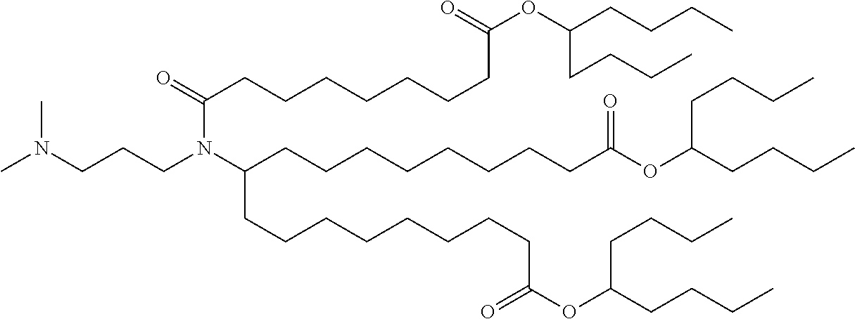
CN(CCCN(C(CCCCCCCCC(=O)OC(CCCC)CCCC)CCCCCCCCC(OC(CCCC)CCCC)=O)C(=O)CCCCCCCC(OC(CCCC)CCCC)=O)C
